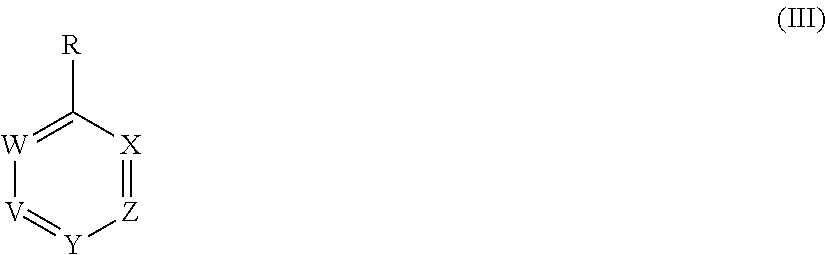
[R]C1=[W][V]=[Y][Z]=[X]1
